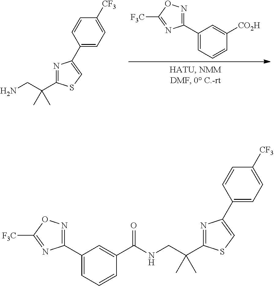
C1(C2=CC=CC([CO2H])=C2)=NOC([F3C])=N1.CC(C)(C1=NC(C2=CC=C([CF3])C=C2)=CS1)CN.CC(C)(C1=NC(C2=CC=C([CF3])C=C2)=CS1)CNC(C1=CC(C2=NOC([F3C])=N2)=CC=C1)=O
